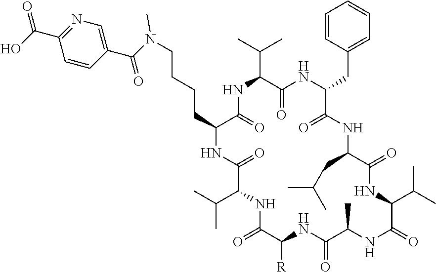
C(CCC1C(=O)NC(C(C)C)C(=O)NC(CC2=CC=CC=C2)C(=O)NC(CC(C)C)C(=O)NC(C(C)C)C(=O)NC(C)C(=O)NC([R])C(=O)NC(C(C)C)C(=O)N1)CN(C(C1=CN=C(C(O)=O)C=C1)=O)C
